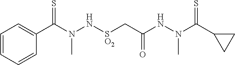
C1(C(N(NC(C[SO2]NN(C(C2=CC=CC=C2)=S)C)=O)C)=S)CC1
